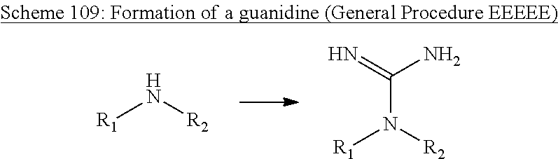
[R1]N[R2].[R1]N([R2])C(=N)N
